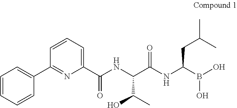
C1(C(=O)NC(C(O)C)C(=O)NC(CC(C)C)B(O)O)=CC=CC(C2=CC=CC=C2)=N1
